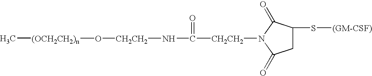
C1C(S[(GM-CSF)])C(=O)N([CH2CH2]C(N[CH2CH2]O[(OCH2CH2)n]C)=O)C1=O
